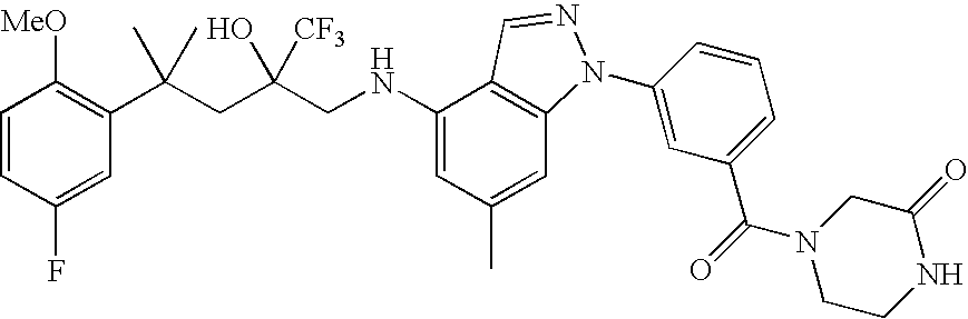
C1=CC(F)=CC(C(CC(CNC2=CC(C)=CC3=C2C=NN3C2=CC(C(=O)N3CCNC(=O)C3)=CC=C2)([CF3])O)(C)C)=C1[MeO]
